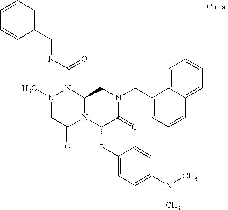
N(C(=O)N1N(C)CC(=O)N2C1CN(CC1=CC=CC3=CC=CC=C13)C(=O)C2CC1=CC=C(N(C)C)C=C1)CC1=CC=CC=C1
